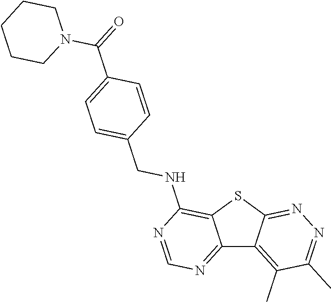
C12=NC=NC(NCC3=CC=C(C(=O)N4CCCCC4)C=C3)=C1SC1=NN=C(C)C(C)=C21
